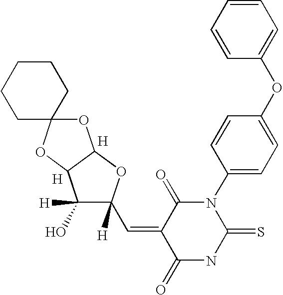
C1=CC=CC(OC2=CC=C(N3C(=O)C(=CC4([H])C(O)([H])C5C(O4)OC4(O5)CCCCC4)C(=O)NC3=S)C=C2)=C1.[H].[H]
